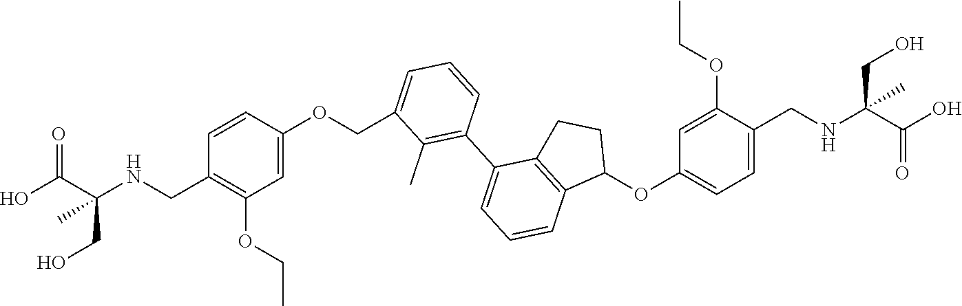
C1=C(OCC2=CC=CC(C3=CC=CC4=C3CCC4OC3=CC=C(CNC(C(O)=O)(CO)C)C(OCC)=C3)=C2C)C=CC(CNC(C(O)=O)(C)CO)=C1OCC
